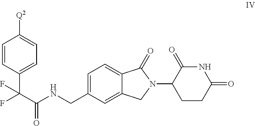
C1=C(CNC(C(F)(C2=CC=C([Q2])C=C2)F)=O)C=C2C(=C1)C(=O)N(C1CCC(=O)NC1=O)C2
